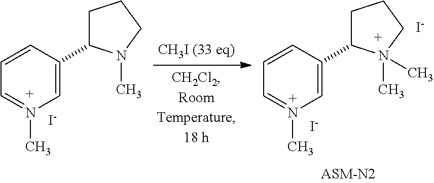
C1=CC=N(C)C=C1C1CCCN1(C)C.[I-].[I-].C1=CC=N(C)C=C1C1CCCN1C.[I-]
